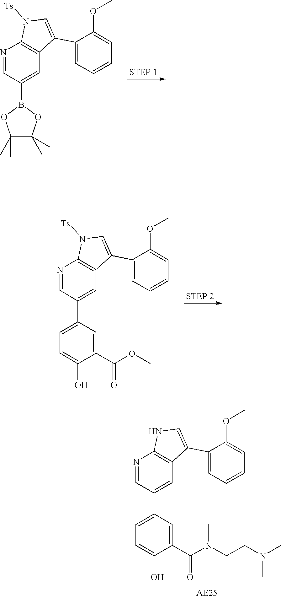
N1=CC(C2=CC=C(O)C(C(N(CCN(C)C)C)=O)=C2)=CC2=C1NC=C2C1=CC=CC=C1OC.N1=CC(B2OC(C)(C)C(C)(C)O2)=CC2=C1N([Ts])C=C2C1=CC=CC=C1OC.N1=CC(C2=CC=C(O)C(C(OC)=O)=C2)=CC2=C1N([Ts])C=C2C1=CC=CC=C1OC
